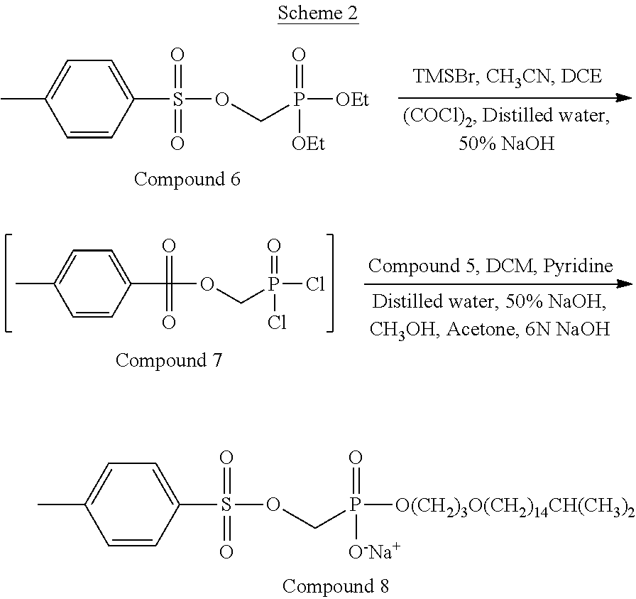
C1=CC(S(=O)(=O)OCP(=O)([OEt])[OEt])=CC=C1C.C1=CC(C(=O)(=O)OCP(=O)(Cl)Cl)=CC=C1C.C1=CC(S(=O)(=O)OCP(=O)([O(CH2)3O(CH2)14CH(CH3)2])[O-Na+])=CC=C1C
